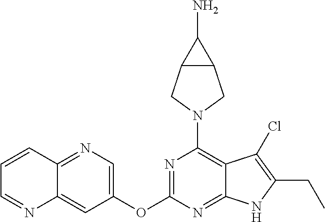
C12=CC(OC3=NC(N4CC5C(C4)C5N)=C4C(=N3)NC(CC)=C4Cl)=CN=C1C=CC=N2
